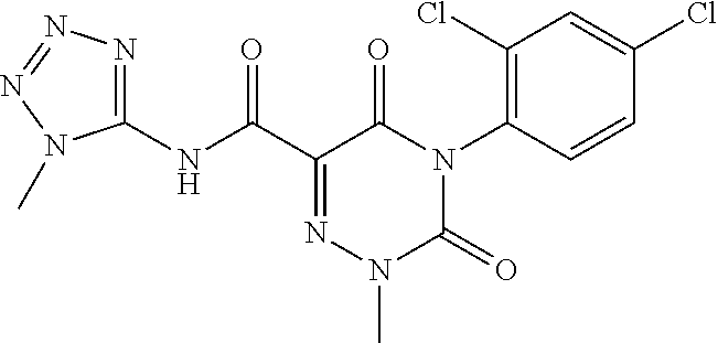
C1(NC(C2=NN(C)C(=O)N(C3=C(Cl)C=C(Cl)C=C3)C2=O)=O)=NN=NN1C
